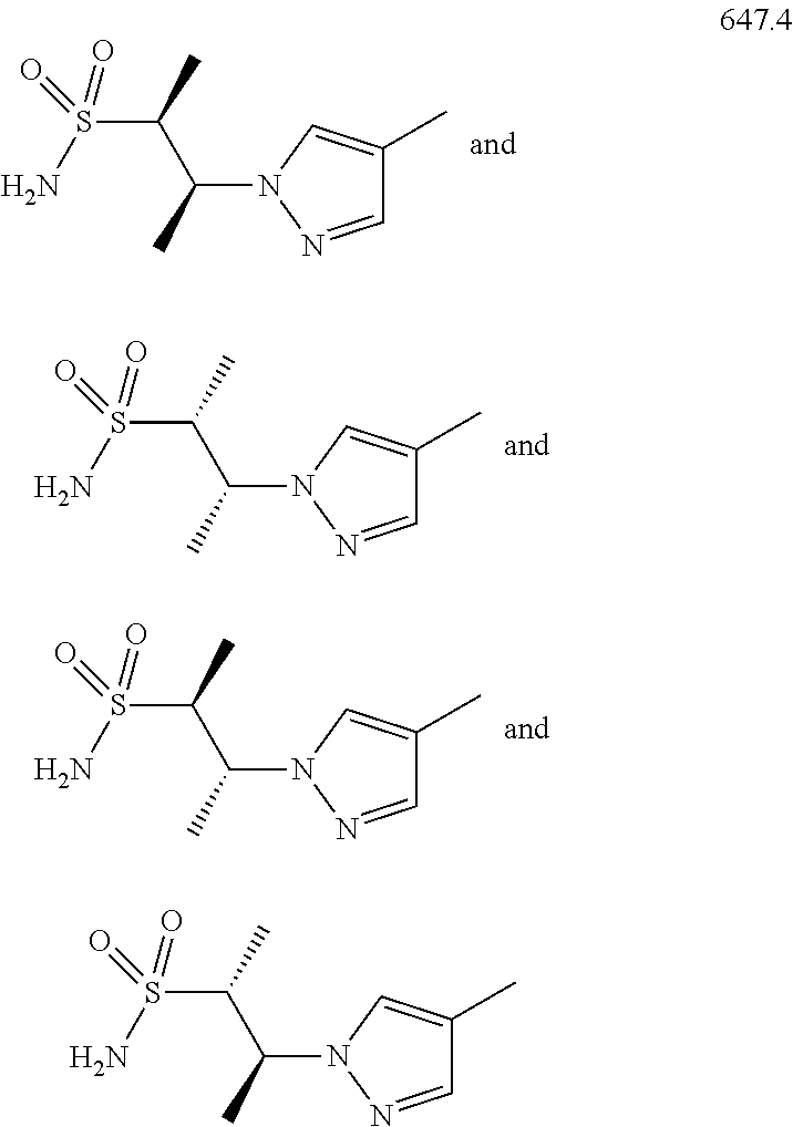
C1=NN(C(C)C(C)S(N)(=O)=O)C=C1C.C1=NN(C(C)C(C)S(N)(=O)=O)C=C1C.C1=NN(C(C)C(C)S(N)(=O)=O)C=C1C.C1=NN(C(C)C(C)S(N)(=O)=O)C=C1C
